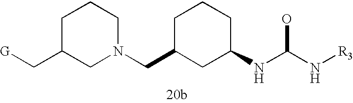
C1C(C[G])CN(CC2CC(NC(N[R3])O)CCC2)CC1
